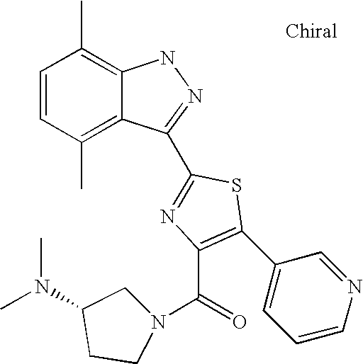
C1=CC(C)=C2C(=C1C)NN=C2C1=NC(C(N2CC(N(C)C)CC2)=O)=C(C2=CC=CN=C2)S1
